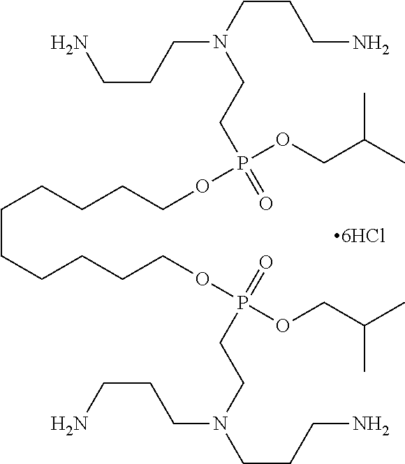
C(CCCCCOP(OCC(C)C)(CCN(CCCN)CCCN)=O)CCCCOP(OCC(C)C)(=O)CCN(CCCN)CCCN
